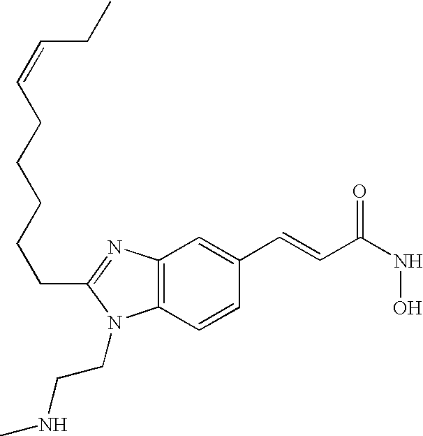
C12=C(C=CC(C=CC(=O)NO)=C1)N(CCNC)C(CCCCCC=CCC)=N2
